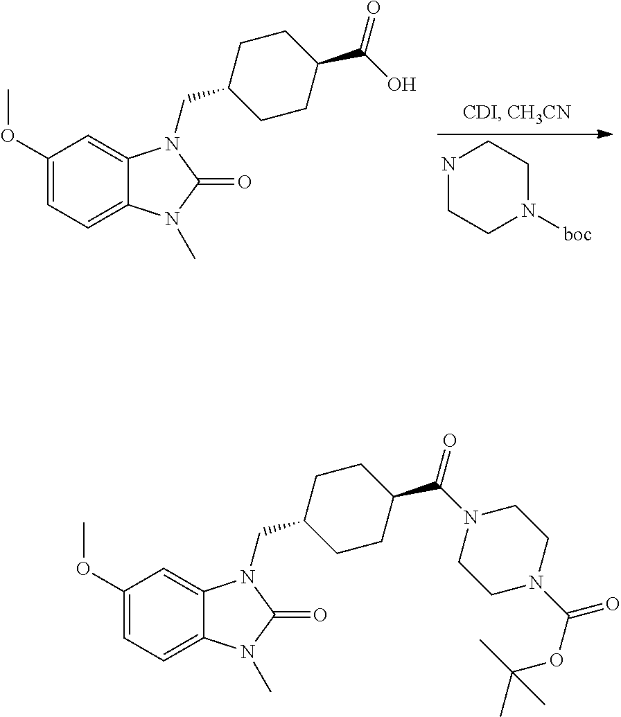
C1(OC)=CC=C2C(=C1)N(CC1CCC(C(O)=O)CC1)C(=O)N2C.N1CCN([boc])CC1.C1(OC)=CC=C2C(=C1)N(CC1CCC(C(N3CCN(C(=O)OC(C)(C)C)CC3)=O)CC1)C(=O)N2C
